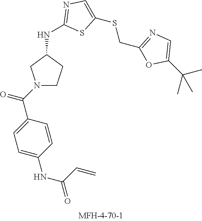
N(C1=NC=C(SCC2=NC=C(C(C)(C)C)O2)S1)C1CCN(C(=O)C2=CC=C(NC(=O)C=C)C=C2)C1
